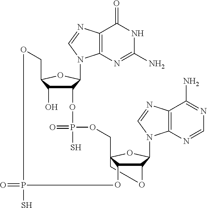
C1C2(COP(OC3C(O)C(CO)OC3N3C4=C(C(=O)NC(N)=N4)N=C3)(=O)S)C(O)C(C(N3C4=C(C(N)=NC=N4)N=C3)O2)O1.O=PS
